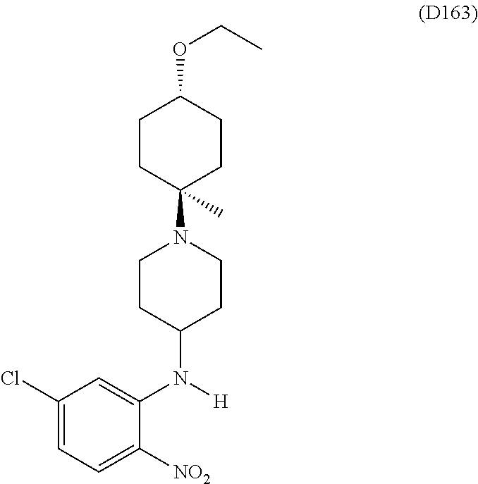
C1CC(N2CCC(N(C3=CC(Cl)=CC=C3[NO2])[H])CC2)(C)CCC1OCC
